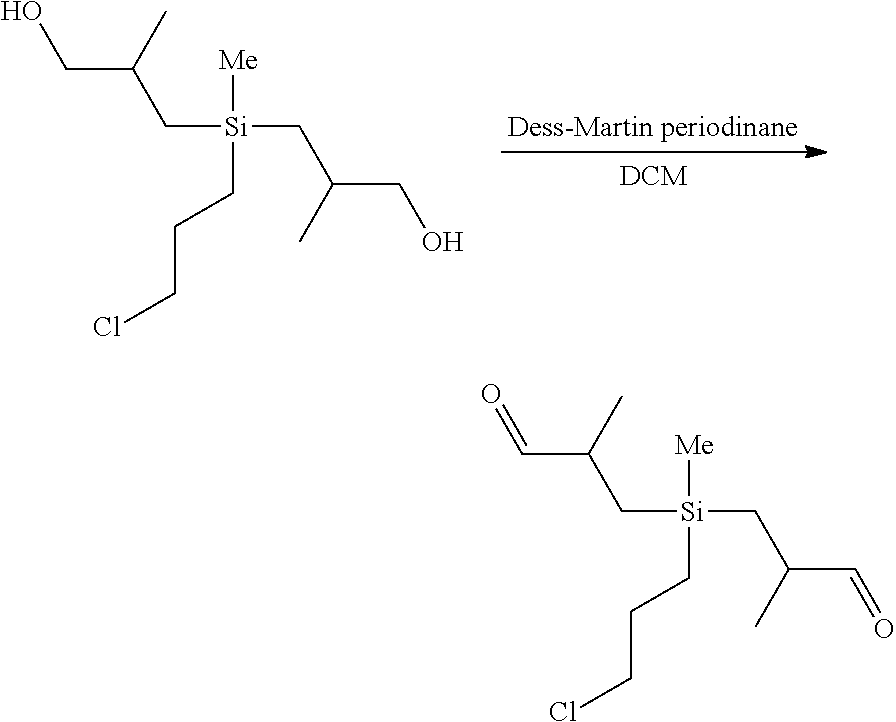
OCC(C[Si](CC(CO)C)([Me])CCCCl)C.O=CC(C[Si](CC(C=O)C)([Me])CCCCl)C
